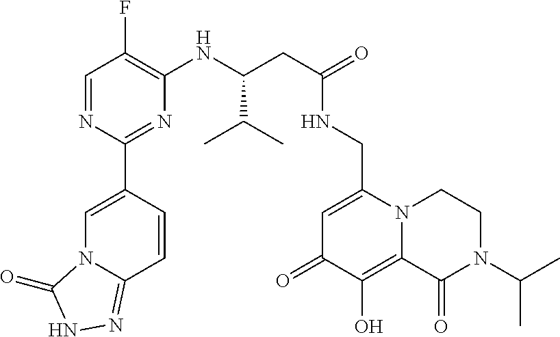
C1=C(C2=NC(NC(C(C)C)CC(NCC3=CC(=O)C(O)=C4N3CCN(C(C)C)C4=O)=O)=C(F)C=N2)C=CC2=NNC(=O)N12
